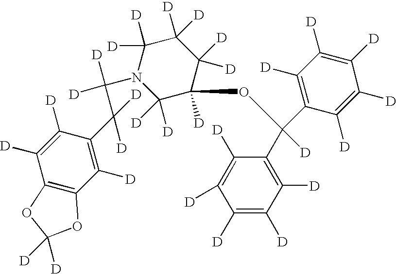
C12=C(C([D])=C(C(C(N3C([D])([D])C([D])(OC(C4=C([D])C([D])=C([D])C([D])=C4[D])(C4=C([D])C([D])=C([D])C([D])=C4[D])[D])C([D])([D])C([D])([D])C3([D])[D])([D])[D])([D])[D])C([D])=C1[D])OC([D])([D])O2
